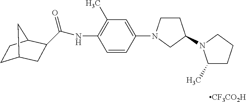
[CF3CO2H].C(NC1=C(C)C=C(N2CCC(N3C(C)CCC3)C2)C=C1)(=O)C1CC2CCC1C2
